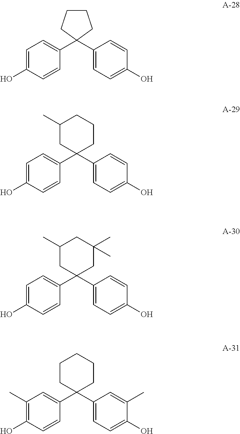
C1=C(O)C=CC(C2(C3=CC=C(O)C=C3)CCCC2)=C1.C1=C(O)C=CC(C2(C3=CC=C(O)C=C3)CCCC(C)C2)=C1.C1=C(O)C=CC(C2(C3=CC=C(O)C=C3)CC(C)(C)CC(C)C2)=C1.C1(C)=C(O)C=CC(C2(C3=CC=C(O)C(C)=C3)CCCCC2)=C1
